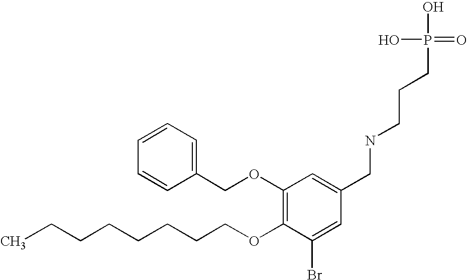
C(CCCCCCOC1=C(OCC2=CC=CC=C2)C=C(CNCCCP(O)(O)=O)C=C1Br)C
